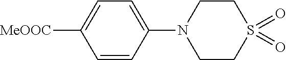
[MeOOC]C1=CC=C(N2CCS(=O)(=O)CC2)C=C1
